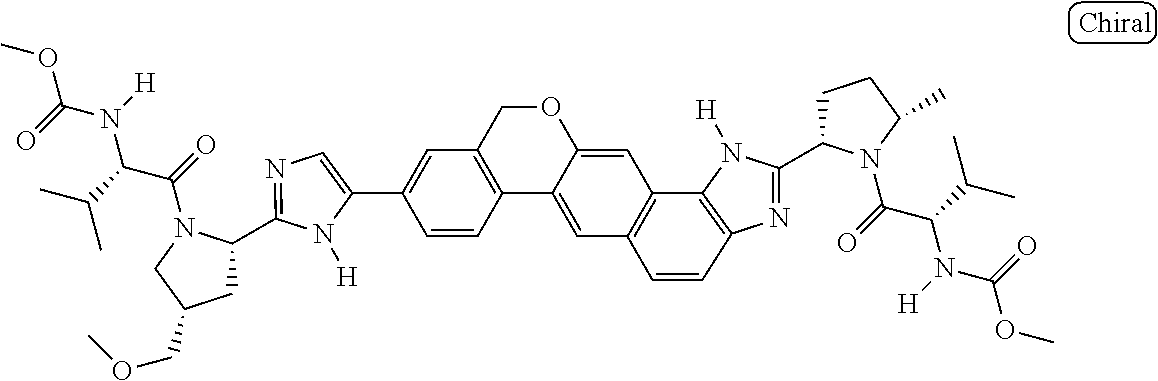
C1=C(C2=CC3=C(C4=CC5=C(C6=C(N=C(C7CCC(C)N7C(=O)C(C(C)C)N(C(=O)OC)[H])N6[H])C=C5)C=C4OC3)C=C2)N([H])C(C2CC(COC)CN2C(=O)C(C(C)C)N(C(=O)OC)[H])=N1
